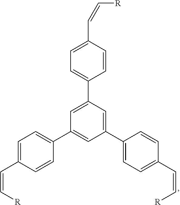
C1(C=C[R])=CC=C(C2=CC(C3=CC=C(C=C[R])C=C3)=CC(C3=CC=C(C=C[R])C=C3)=C2)C=C1
